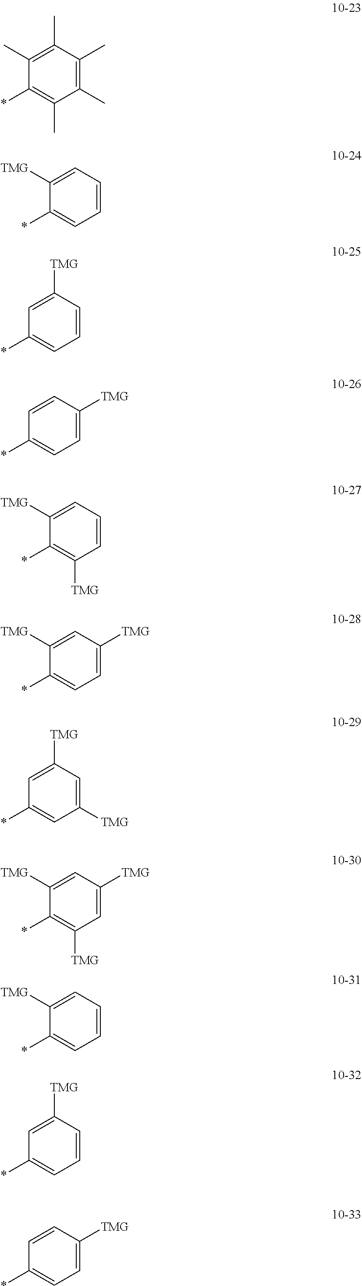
C1(C)=C(C)C(C)=C(C)C(*)=C1C.C1=CC=C([TMG])C(*)=C1.C1=CC([TMG])=CC(*)=C1.C1=C([TMG])C=CC(*)=C1.C1=CC=C([TMG])C(*)=C1[TMG].C1=C([TMG])C=C([TMG])C(*)=C1.C1([TMG])=CC([TMG])=CC(*)=C1.C1=C([TMG])C=C([TMG])C(*)=C1[TMG].C1=CC=C([TMG])C(*)=C1.C1=CC([TMG])=CC(*)=C1.C1=C([TMG])C=CC(*)=C1
